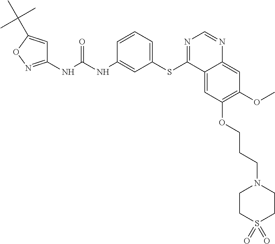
C1(NC(NC2=CC(SC3=NC=NC4=CC(OC)=C(OCCCN5CCS(=O)(=O)CC5)C=C34)=CC=C2)=O)=NOC(C(C)(C)C)=C1
